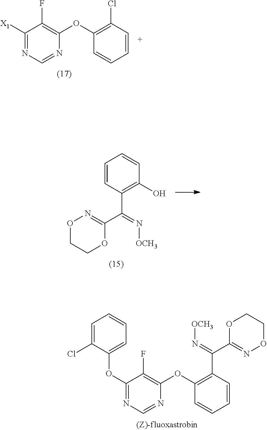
C1([X1])=NC=NC(OC2=C(Cl)C=CC=C2)=C1F.C1=CC(C(=N[OCH3])C2=NOCCO2)=C(O)C=C1.C1=C(Cl)C(OC2=NC=NC(OC3=C(C(=N[OCH3])C4=NOCCO4)C=CC=C3)=C2F)=CC=C1
